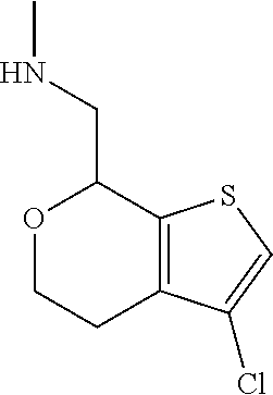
C12=C(SC=C1Cl)C(CNC)OCC2
